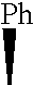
C[Ph]
